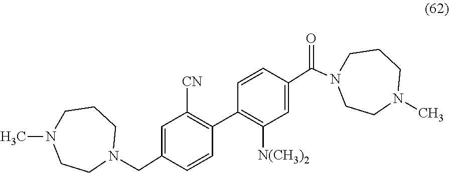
C1=C(CN2CCCN(C)CC2)C=CC(C2=C([N(CH3)2])C=C(C(N3CCCN(C)CC3)=O)C=C2)=C1[CN]
